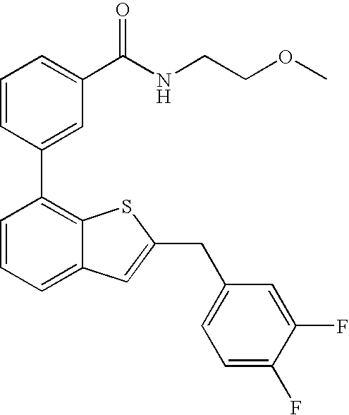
C1=CC(C2=C3C(=CC=C2)C=C(CC2=CC=C(F)C(F)=C2)S3)=CC(C(NCCOC)=O)=C1
